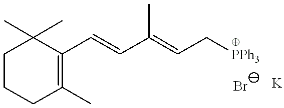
C1CCC(C)=C(C=CC(=CC[PPh3])C)C1(C)C
